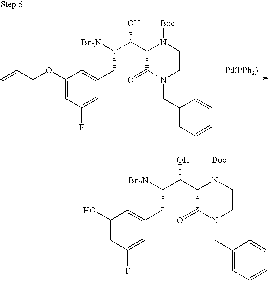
C1(OCC=C)=CC(F)=CC(CC(C(C2C(=O)N(CC3=CC=CC=C3)CCN2[Boc])O)[Bn2N])=C1.[Pd(PPh3)4].C1(O)=CC(F)=CC(CC(C(C2C(=O)N(CC3=CC=CC=C3)CCN2[Boc])O)[Bn2N])=C1
